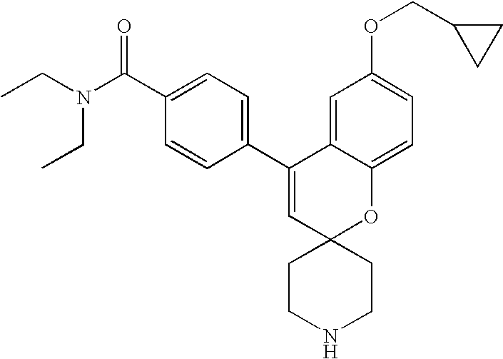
CCN(C(C1=CC=C(C2=CC3(OC4=CC=C(OCC5CC5)C=C24)CCNCC3)C=C1)=O)CC
